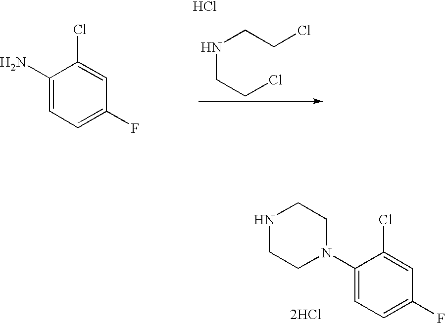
C1(N)=CC=C(F)C=C1Cl.N(CCCl)CCCl.Cl.C1(N2CCNCC2)=CC=C(F)C=C1Cl.[2HCl]
